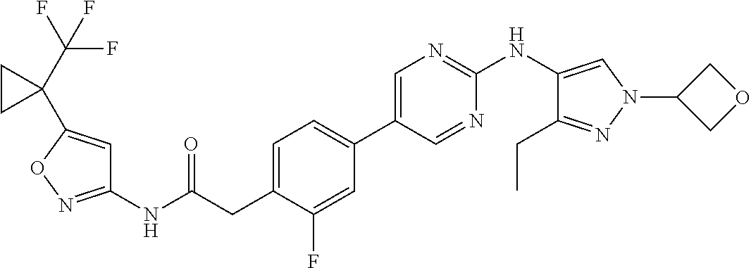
C1(NC(=O)CC2=CC=C(C3=CN=C(NC4=CN(C5COC5)N=C4CC)N=C3)C=C2F)=NOC(C2(C(F)(F)F)CC2)=C1
